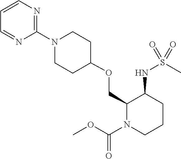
C1(OCC2C(NS(C)(=O)=O)CCCN2C(OC)=O)CCN(C2=NC=CC=N2)CC1
